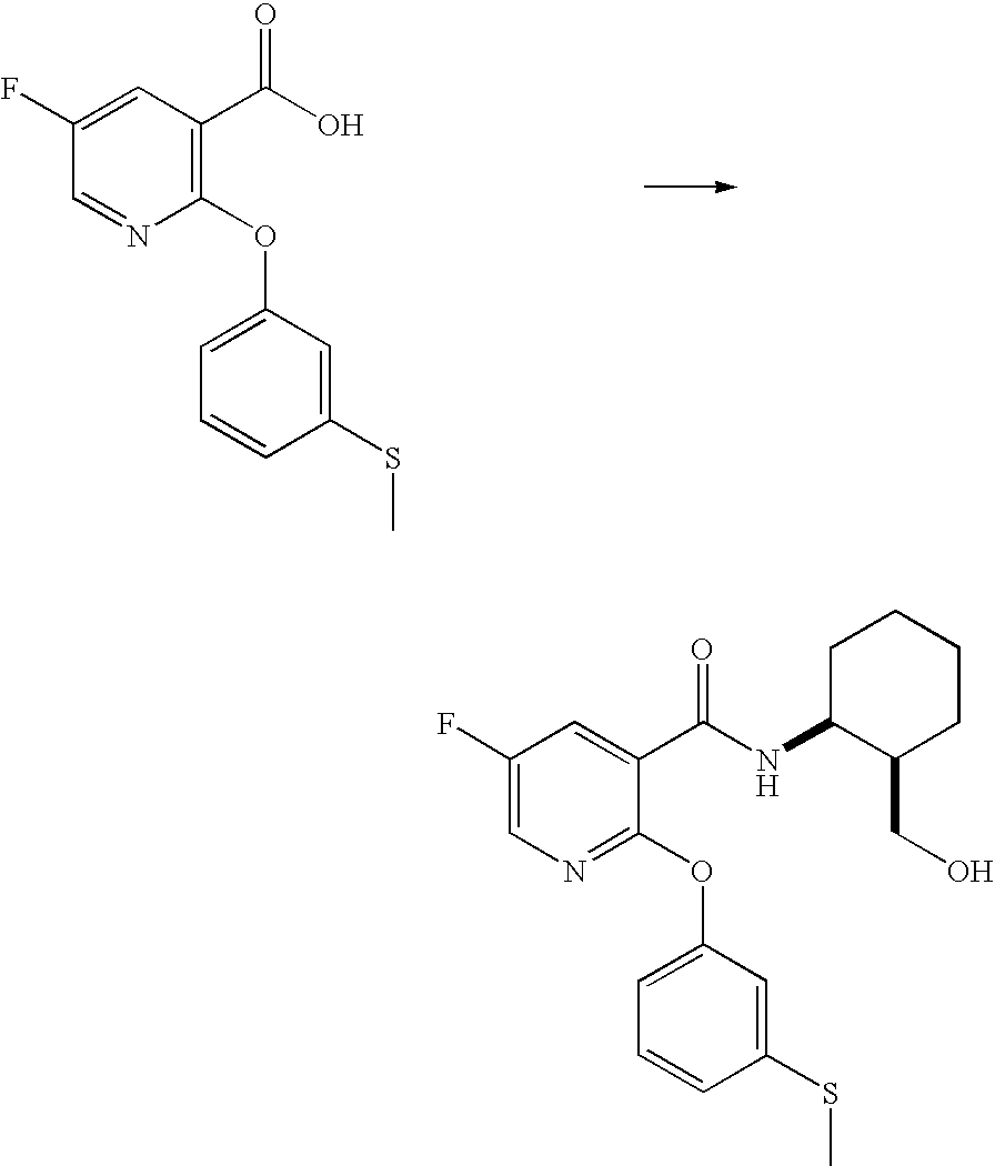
C1(F)=CC(C(O)=O)=C(OC2=CC=CC(SC)=C2)N=C1.C1(F)=CN=C(OC2=CC=CC(SC)=C2)C(C(NC2C(CO)CCCC2)=O)=C1
